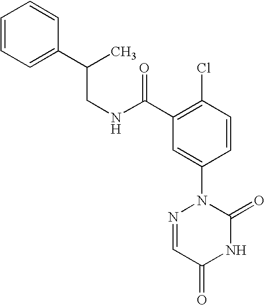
N(C(C1=C(Cl)C=CC(N2N=CC(=O)NC2=O)=C1)=O)CC(C1=CC=CC=C1)C
